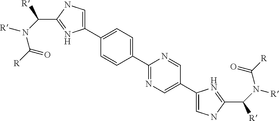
C1(C2=CNC(C([R])N([R])C([R])=O)=N2)=CC=C(C2=NC=C(C3=CNC(C([R])N([R])C([R])=O)=N3)C=N2)C=C1
